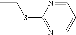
C1(SCC)=NC=CC=N1
